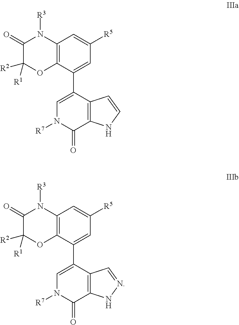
C1(=O)C([R2])([R1])OC2=C(N1[R3])C=C([R5])C=C2C1=CN([R7])C(=O)C2=C1C=CN2.C1(=O)C([R2])([R1])OC2=C(N1[R3])C=C([R5])C=C2C1=CN([R7])C(=O)C2=C1C=NN2
